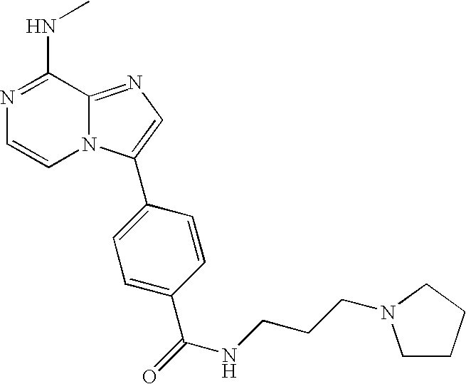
N1=C(NC)C2=NC=C(C3=CC=C(C(=O)NCCCN4CCCC4)C=C3)N2C=C1
